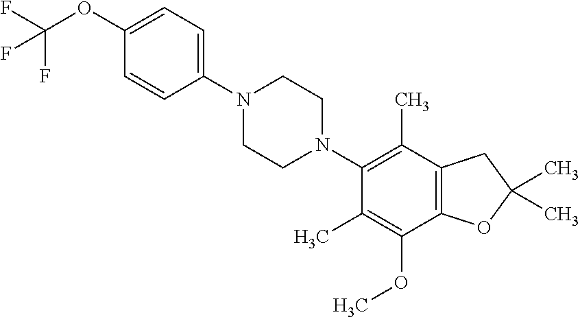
C1(OC(F)(F)F)=CC=C(N2CCN(C3=C(C)C4=C(C(OC)=C3C)OC(C)(C)C4)CC2)C=C1
